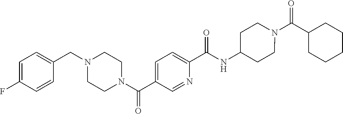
C1CCC(C(N2CCC(NC(C3=CC=C(C(N4CCN(CC5=CC=C(F)C=C5)CC4)=O)C=N3)=O)CC2)=O)CC1
